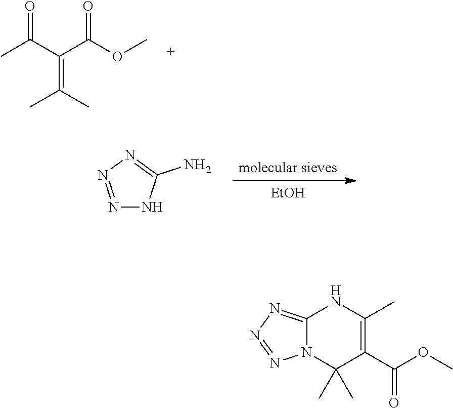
O=C(C(C(OC)=O)=C(C)C)C.[EtOH].N1=NN=C(N)N1.C12=NN=NN1C(C)(C)C(C(OC)=O)=C(C)N2
